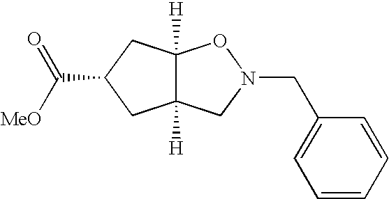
C12([H])C([H])(CC(C([MeO])=O)C1)ON(CC1=CC=CC=C1)C2
